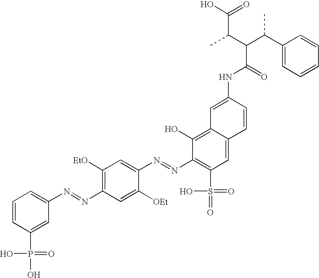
C1=CC(P(O)(=O)O)=CC(N=NC2=C([EtO])C=C(N=NC3=C(S(=O)(=O)O)C=C4C(=C3O)C=C(NC(=O)C(C(C(O)=O)C)C(C3=CC=CC=C3)C)C=C4)C([OEt])=C2)=C1
